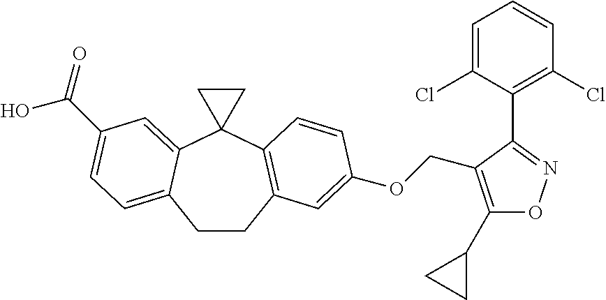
C1CC2=C(C3(C4=CC(C(O)=O)=CC=C14)CC3)C=CC(OCC1=C(C3CC3)ON=C1C1=C(Cl)C=CC=C1Cl)=C2
